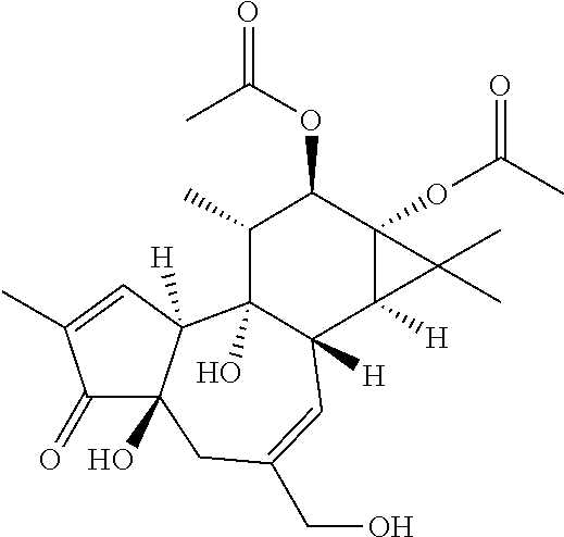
C1(=O)C2(O)C([H])(C=C1C)C1(O)C([H])(C=C(CO)C2)C2([H])C(OC(C)=O)(C(OC(C)=O)C1C)C2(C)C
